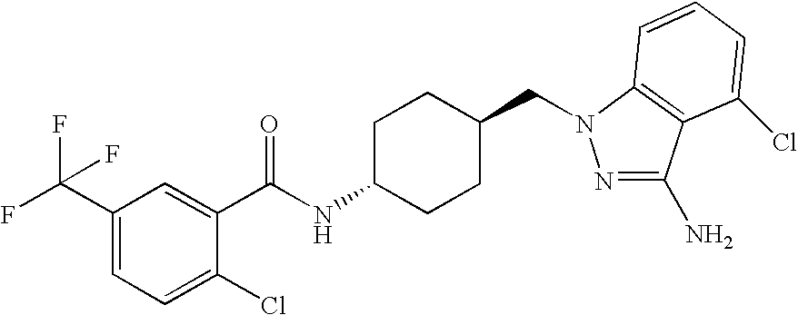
C1(C(F)(F)F)=CC=C(Cl)C(C(NC2CCC(CN3N=C(N)C4=C3C=CC=C4Cl)CC2)=O)=C1
